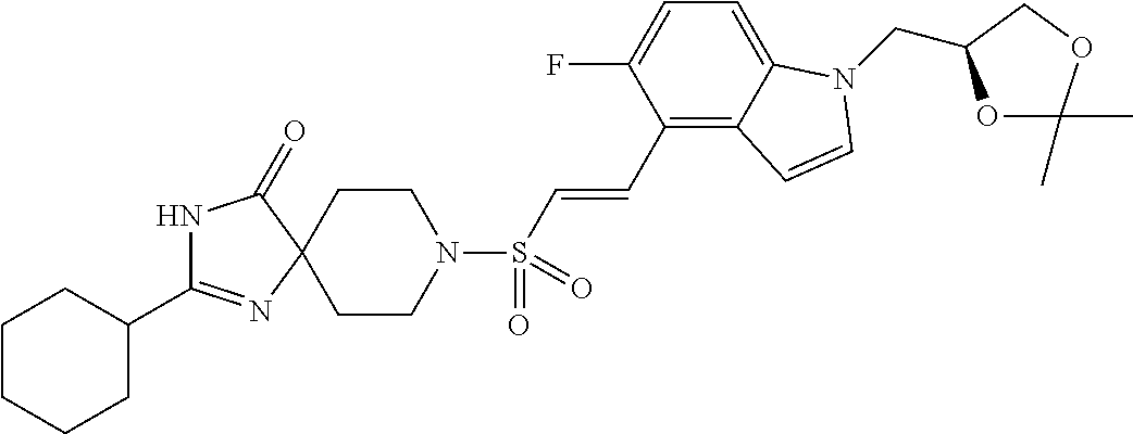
C1CN(S(C=CC2=C3C(=CC=C2F)N(CC2OC(C)(C)OC2)C=C3)(=O)=O)CCC12N=C(C1CCCCC1)NC2=O
